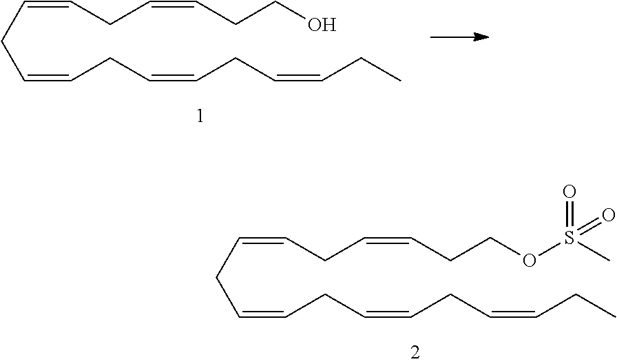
C(CC=CCC=CCC=CCC)=CCC=CCCO.C(CC=CCC=CCC=CCC)=CCC=CCCOS(C)(=O)=O
